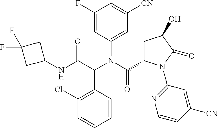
C1(NC(C(N(C(=O)C2CC(O)C(=O)N2C2=NC=CC([CN])=C2)C2=CC([CN])=CC(F)=C2)C2=C(Cl)C=CC=C2)=O)CC(F)(F)C1
